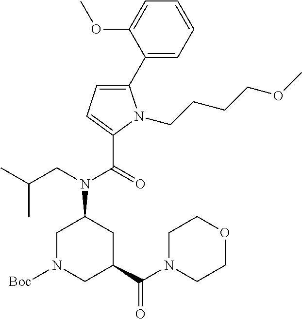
C1(C2=CC=C(C(=O)N(CC(C)C)C3CN([Boc])CC(C(N4CCOCC4)=O)C3)N2CCCCOC)=CC=CC=C1OC
